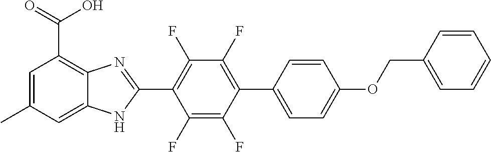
C1(F)=C(F)C(C2=CC=C(OCC3=CC=CC=C3)C=C2)=C(F)C(F)=C1C1=NC2=C(C(O)=O)C=C(C)C=C2N1
